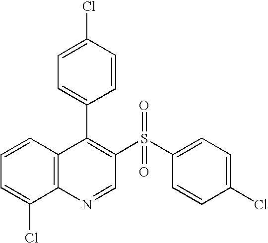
C12=C(C=CC=C1Cl)C(C1=CC=C(Cl)C=C1)=C(S(C1=CC=C(Cl)C=C1)(=O)=O)C=N2
